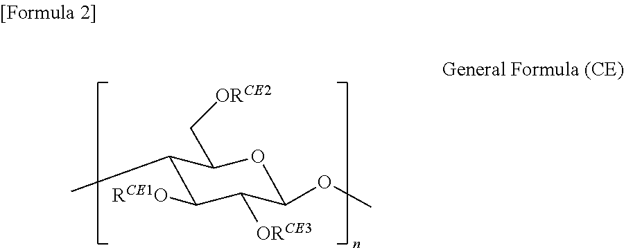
C1(C)C([RCE1O])C([ORCE3])C(OC)OC1C[ORCE2]
